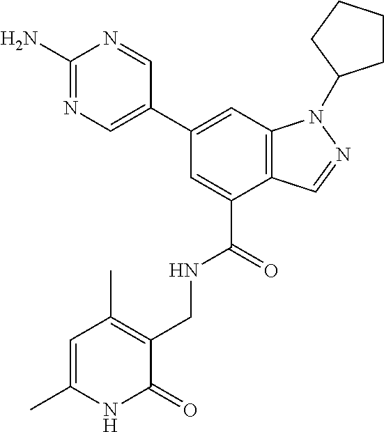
C12=C(C=C(C3=CN=C(N)N=C3)C=C1C(=O)NCC1=C(C)C=C(C)NC1=O)N(C1CCCC1)N=C2
